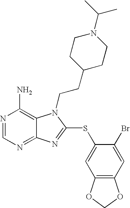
C1=NC(N)=C2C(=N1)N=C(SC1=CC3=C(C=C1Br)OCO3)N2CCC1CCN(C(C)C)CC1
